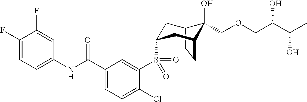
C1(F)=CC=C(NC(C2=CC=C(Cl)C(S(=O)(=O)C3CC4C(O)(COCC(C(C)O)O)C(CC4)C3)=C2)=O)C=C1F
